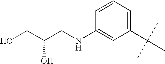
C1(C(C)(C)C)=CC=CC(NCC(CO)O)=C1
